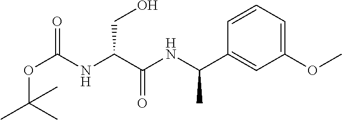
O=C(OC(C)(C)C)NC(CO)C(=O)NC(C1=CC(OC)=CC=C1)C
